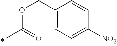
O(C(=O)C)CC1=CC=C([NO2])C=C1
